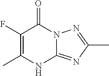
C1(C)=C(F)C(=O)N2C(=NC(C)=N2)N1
